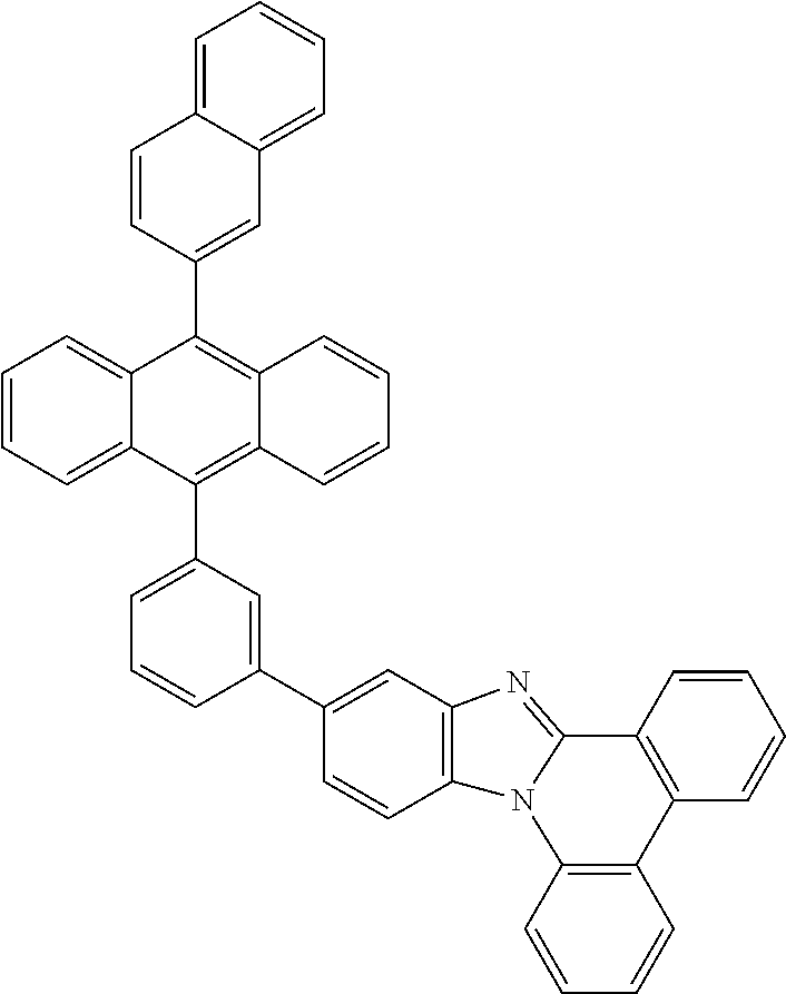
C1=CC2=C(C=C1)N1C(=NC3=C1C=CC(C1=CC(C4=C5C(=C(C6=CC7=CC=CC=C7C=C6)C6=CC=CC=C46)C=CC=C5)=CC=C1)=C3)C1=C2C=CC=C1
